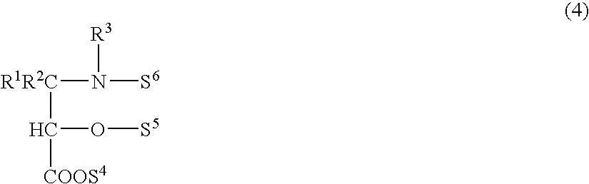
[R1R2C](N([S6])[R3])C(O[S5])[COOS4]
